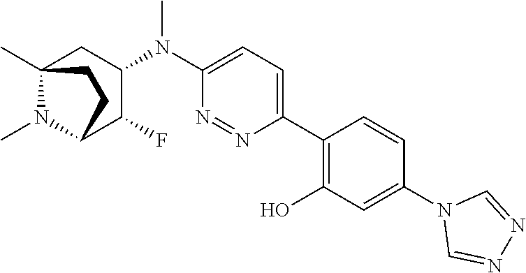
N1=NC(C2=C(O)C=C(N3C=NN=C3)C=C2)=CC=C1N(C)C1CC2(C)N(C)C(C1F)CC2
